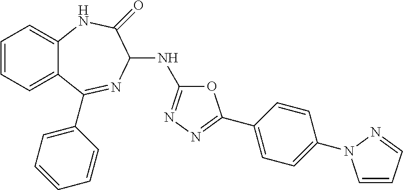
C1=CC=C2C(=C1)NC(=O)C(NC1=NN=C(C3=CC=C(N4C=CC=N4)C=C3)O1)N=C2C1=CC=CC=C1
